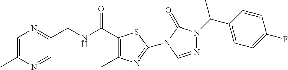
C1(CNC(C2=C(C)N=C(N3C(=O)N(C(C4=CC=C(F)C=C4)C)N=C3)S2)=O)=NC=C(C)N=C1
